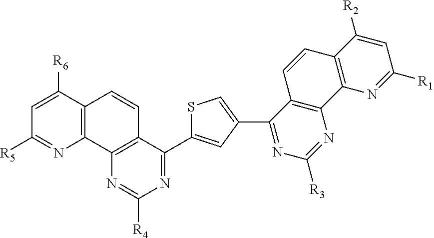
C1=C([R6])C2=C(N=C1[R5])C1=C(C=C2)C(C2=CC(C3=NC([R3])=NC4=C3C=CC3=C4N=C([R1])C=C3[R2])=CS2)=NC([R4])=N1
